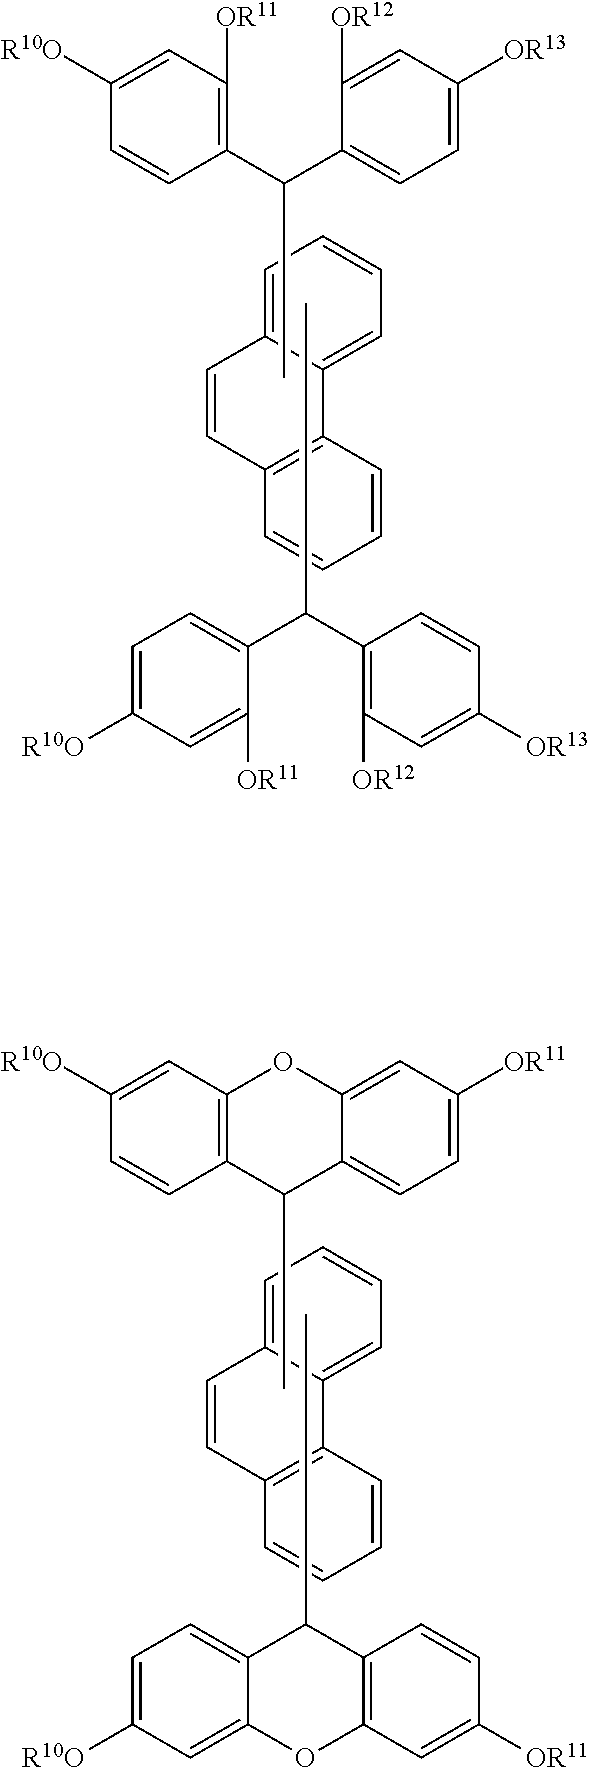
C1=C2C(=CC=C1)C1=C(C=C2)C=CC=C1.C1(C(C2=CC=C([R10O])C=C2[OR11])C)=C([OR12])C=C([OR13])C=C1.C1(C(C2=C([OR11])C=C([R10O])C=C2)C)=CC=C([OR13])C=C1[OR12].C1=C2C(=CC=C1)C1=C(C=C2)C=CC=C1.C12=CC=C([OR11])C=C1OC1=C(C2C)C=CC([R10O])=C1.C12=C(C=C([OR11])C=C1)OC1=CC([R10O])=CC=C1C2C
